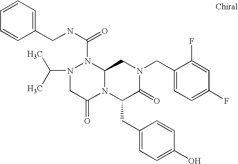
N1(C(NCC2=CC=CC=C2)=O)N(C(C)C)CC(=O)N2C1CN(CC1=CC=C(F)C=C1F)C(=O)C2CC1=CC=C(O)C=C1
